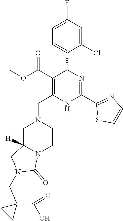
C1=C(F)C=C(Cl)C(C2C(C(OC)=O)=C(CN3CC4([H])N(CC3)C(=O)N(CC3(C(O)=O)CC3)C4)NC(C3=NC=CS3)=N2)=C1
